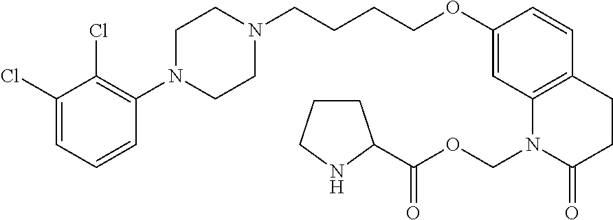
C1=C(Cl)C(Cl)=C(N2CCN(CCCCOC3=CC4=C(C=C3)CCC(=O)N4COC(=O)C3CCCN3)CC2)C=C1
